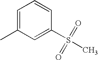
C1=C(C)C=C(S(C)(=O)=O)C=C1
